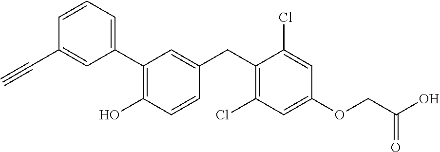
C1=CC=C(C2=C(O)C=CC(CC3=C(Cl)C=C(OCC(O)=O)C=C3Cl)=C2)C=C1C#C
